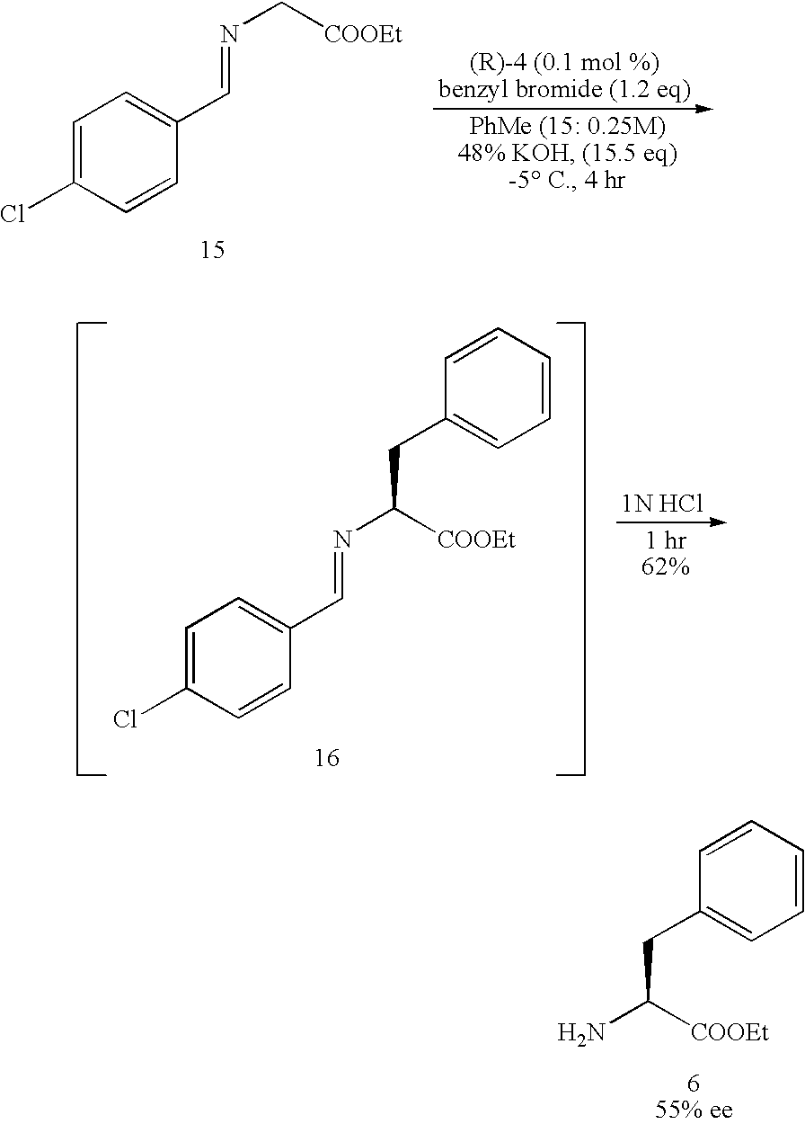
C1=C(Cl)C=CC(C=NC[COOEt])=C1.C1=C(Cl)C=CC(C=NC([COOEt])CC2=CC=CC=C2)=C1.NC([COOEt])CC1=CC=CC=C1
